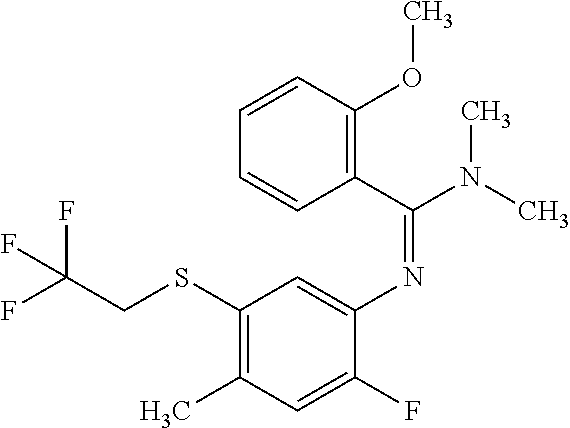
N(C1=CC(SCC(F)(F)F)=C(C)C=C1F)=C(N(C)C)C1=C(OC)C=CC=C1
